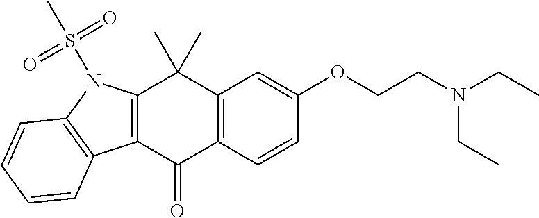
C12=C(C=CC(OCCN(CC)CC)=C1)C(=O)C1=C(C2(C)C)N(S(C)(=O)=O)C2=C1C=CC=C2
